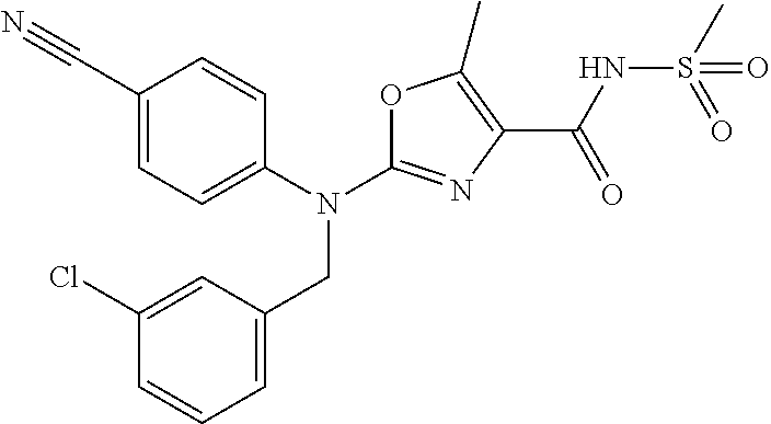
N(C1=NC(C(NS(C)(=O)=O)=O)=C(C)O1)(CC1=CC=CC(Cl)=C1)C1=CC=C(C#N)C=C1
